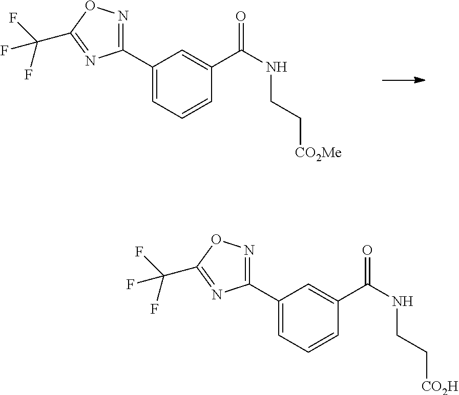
C1(C2=CC=CC(C(=O)NCC[CO2Me])=C2)=NOC(C(F)(F)F)=N1.C1(C2=CC=CC(C(=O)NCC[CO2H])=C2)=NOC(C(F)(F)F)=N1
